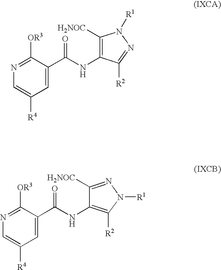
C1=C(C(NC2=C([H2NOC])N([R1])N=C2[R2])=O)C([OR3])=NC=C1[R4].C1=C(C(NC2=C([R2])N([R1])N=C2[H2NOC])=O)C([OR3])=NC=C1[R4]
